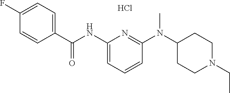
C1(C(NC2=CC=CC(N(C3CCN(CC)CC3)C)=N2)=O)=CC=C(F)C=C1.Cl
